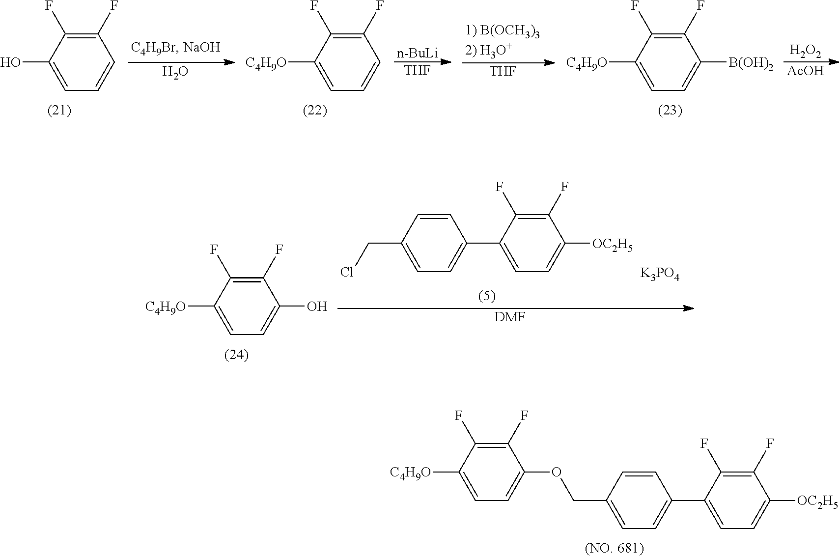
C1(F)=C(F)C(C2=CC=C(COC3=CC=C([C4H9O])C(F)=C3F)C=C2)=CC=C1[OC2H5].C1(F)=C(F)C(O)=CC=C1.O.C1(F)=C(F)C([C4H9O])=CC=C1.[n-BuLi].[THF].[THF].C1(F)=C(F)C([C4H9O])=CC=C1[B(OH)2].[H2O2].[AcOH].C1(F)=C(F)C([C4H9O])=CC=C1O.C1(F)=C(F)C(C2=CC=C(CCl)C=C2)=CC=C1[OC2H5].[K3PO4].[DMF]
